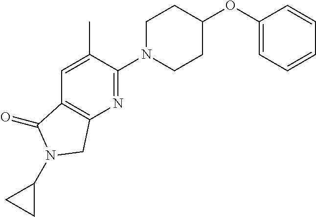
C1(OC2CCN(C3=NC4=C(C=C3C)C(=O)N(C3CC3)C4)CC2)=CC=CC=C1
